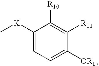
C1([K]C)=CC=C([OR17])C([R11])=C1[R10]
